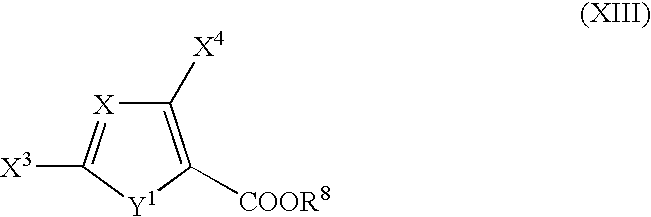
C1([X4])=C([COOR8])[Y1]C([X3])=[X]1
